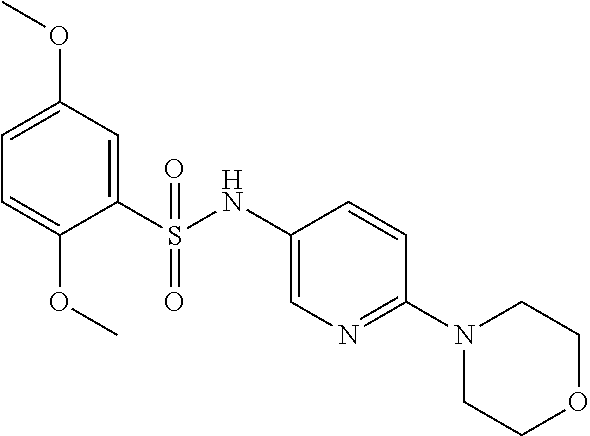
C1=C(OC)C=C(S(NC2=CN=C(N3CCOCC3)C=C2)(=O)=O)C(OC)=C1
